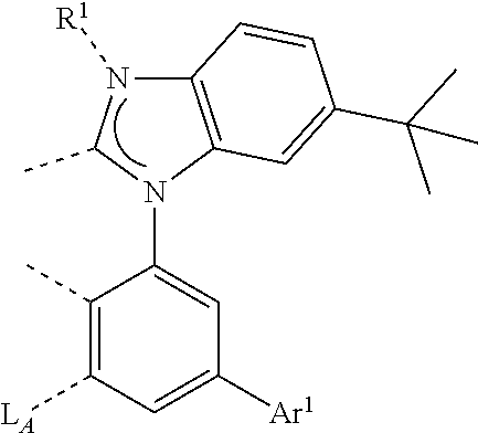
C1(C)=C([LA])C=C([Ar1])C=C1N1C(C)N([R1])C2=C1C=C(C(C)(C)C)C=C2
